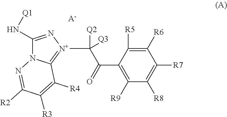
C1([R6])=C([R5])C(C(=O)C([N+]2=C3N(C(N[Q1])=N2)N=C([R2])C([R3])=C3[R4])([Q2])[Q3])=C([R9])C([R8])=C1[R7].[A-]
